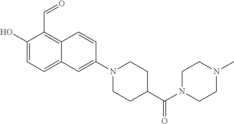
C1(O)=CC=C2C(=C1C=O)C=CC(N1CCC(C(=O)N3CCN(C)CC3)CC1)=C2
